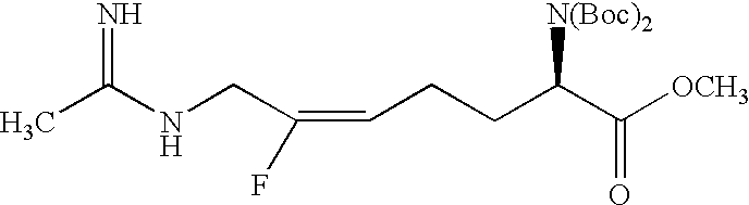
C(CCC(C([OCH3])=O)[N(Boc)2])=C(F)CNC(C)=N
